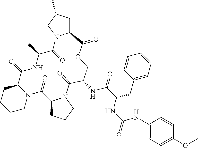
C12CCCCN1C(=O)C1CCCN1C(=O)C(NC(C(CC1=CC=CC=C1)NC(NC1=CC=C(OC)C=C1)=O)=O)COC(=O)C1CC(C)CN1C(=O)C(C)NC2=O
